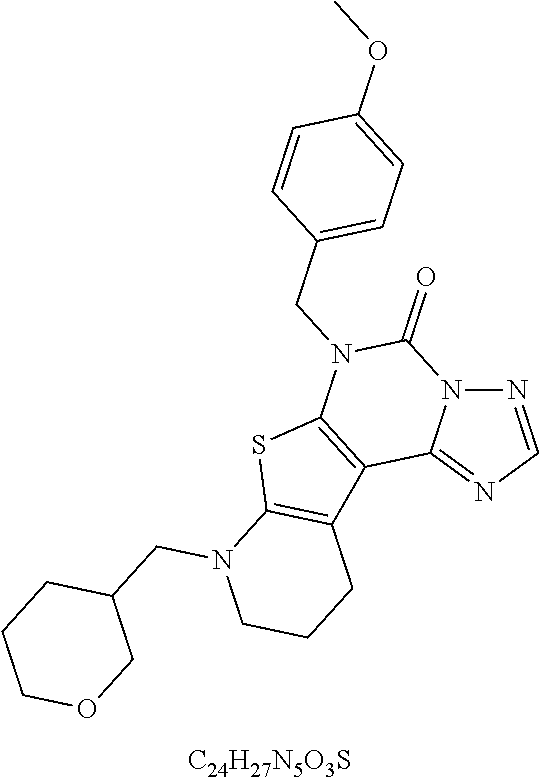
N12N=CN=C1C1=C(N(CC3=CC=C(OC)C=C3)C2=O)SC2=C1CCCN2CC1CCCOC1.[C24H27N5O3S]
